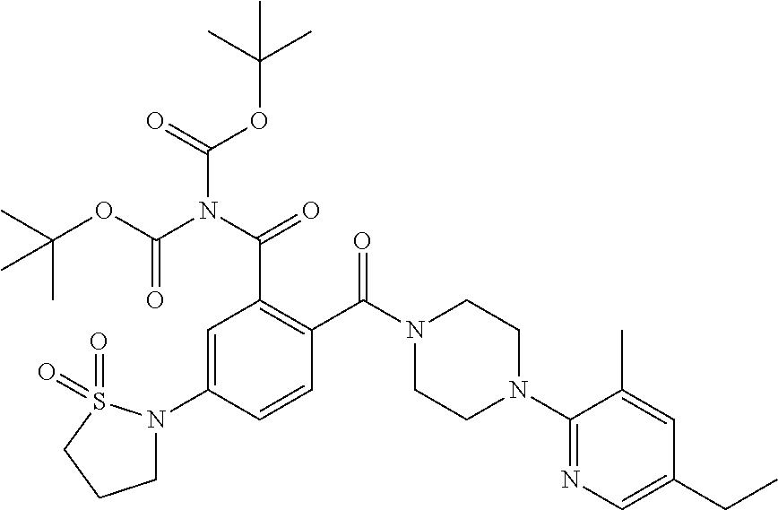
C1=C(N2CCCS2(=O)=O)C=CC(C(N2CCN(C3=NC=C(CC)C=C3C)CC2)=O)=C1C(=O)N(C(=O)OC(C)(C)C)C(=O)OC(C)(C)C
